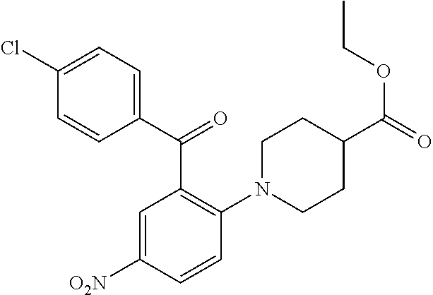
C1(Cl)=CC=C(C(C2=C(N3CCC(C(OCC)=O)CC3)C=CC([O2N])=C2)=O)C=C1
